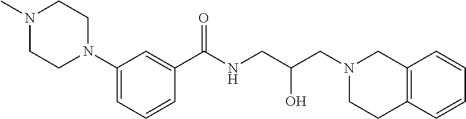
C1(N2CCN(C)CC2)=CC=CC(C(NCC(CN2CC3=C(CC2)C=CC=C3)O)=O)=C1
